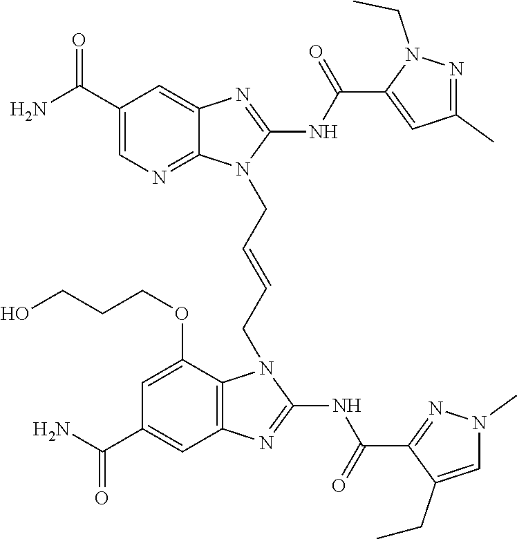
NC(C1=CN=C2C(=C1)N=C(NC(=O)C1=CC(C)=NN1CC)N2CC=CCN1C2=C(C=C(C(N)=O)C=C2OCCCO)N=C1NC(=O)C1=NN(C)C=C1CC)=O
